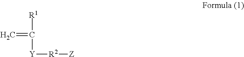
[R1]C([Y][R2][Z])=C
